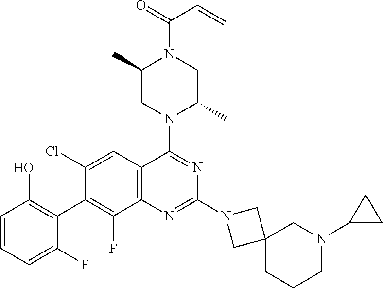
C1=CC=C(F)C(C2=C(F)C3=C(C=C2Cl)C(N2C(C)CN(C(=O)C=C)C(C)C2)=NC(N2CC4(C2)CCCN(C2CC2)C4)=N3)=C1O
